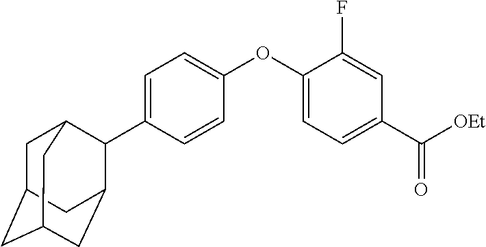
C1=C(C2C3CC4CC(CC2C4)C3)C=CC(OC2=CC=C(C([OEt])=O)C=C2F)=C1
